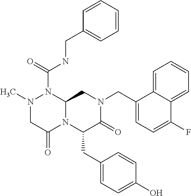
N1(C)CC(=O)N2C(N1C(=O)NCC1=CC=CC=C1)CN(CC1=CC=C(F)C3=CC=CC=C13)C(=O)C2CC1=CC=C(O)C=C1
